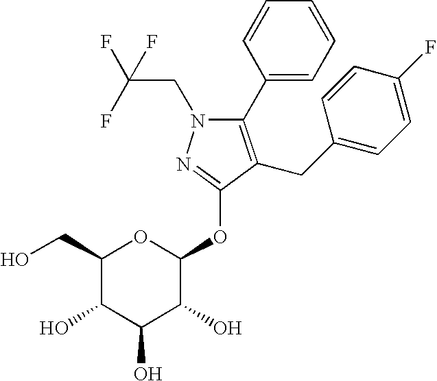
N1(CC(F)(F)F)C(C2=CC=CC=C2)=C(CC2=CC=C(F)C=C2)C(OC2OC(CO)C(O)C(O)C2O)=N1
